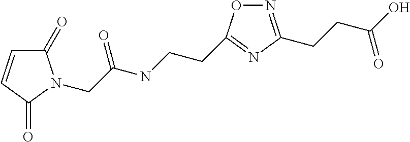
C1(=O)C=CC(=O)N1CC(NCCC1=NC(CCC(=O)O)=NO1)=O
